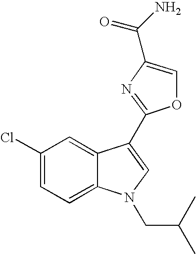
C1(Cl)=CC=C2C(=C1)C(C1=NC(C(=O)N)=CO1)=CN2CC(C)C
